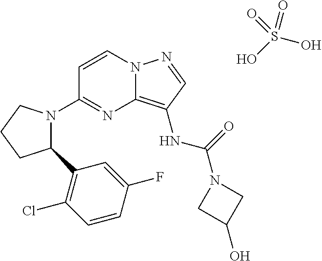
C1=CN2C(=C(NC(=O)N3CC(O)C3)C=N2)N=C1N1C(C2=C(Cl)C=CC(F)=C2)CCC1.OS(O)(=O)=O
